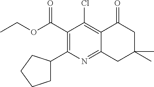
C1(C(OCC)=O)=C(C2CCCC2)N=C2C(=C1Cl)C(=O)CC(C)(C)C2
